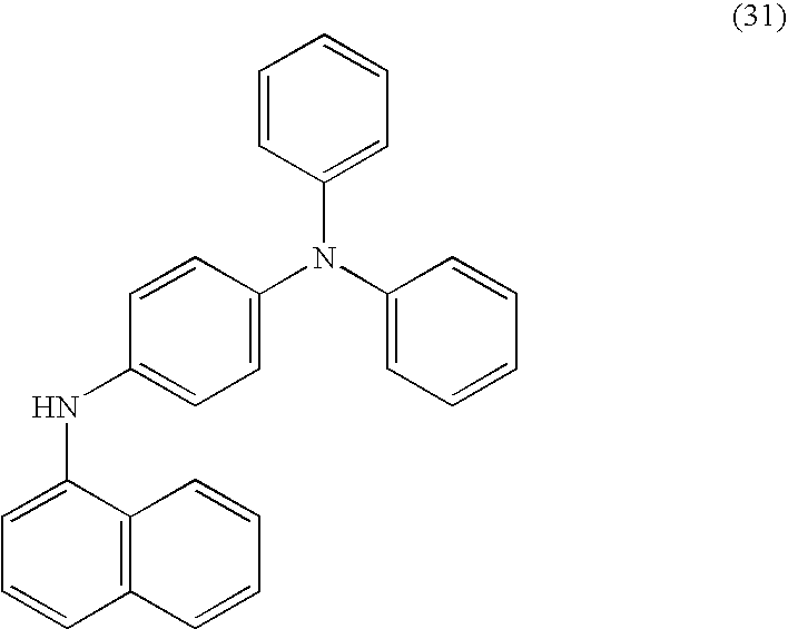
C1=C(NC2=CC=C(N(C3=CC=CC=C3)C3=CC=CC=C3)C=C2)C2=C(C=C1)C=CC=C2
